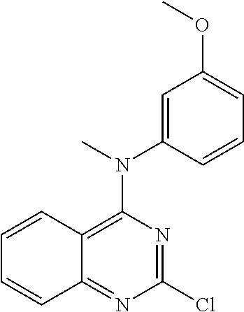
C1=CC2=C(N(C)C3=CC(OC)=CC=C3)N=C(Cl)N=C2C=C1
